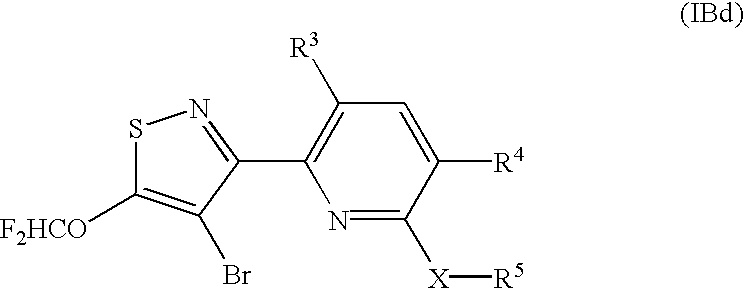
C1([R3])=C(C2=NSC([F2HCO])=C2Br)N=C([X][R5])C([R4])=C1
